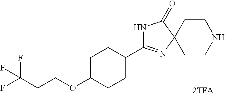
N1C(C2CCC(OCCC(F)(F)F)CC2)=NC2(C1=O)CCNCC2
